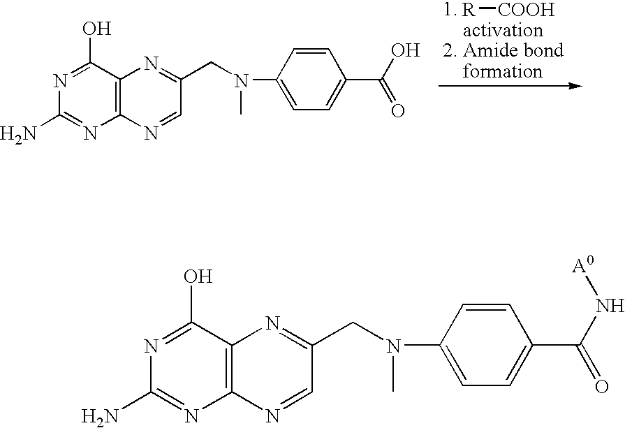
[R][COOH].C1(N)=NC2=C(C(O)=N1)N=C(CN(C)C1=CC=C(C(O)=O)C=C1)C=N2.C1(N)=NC2=C(C(O)=N1)N=C(CN(C)C1=CC=C(C(N[A0])=O)C=C1)C=N2
